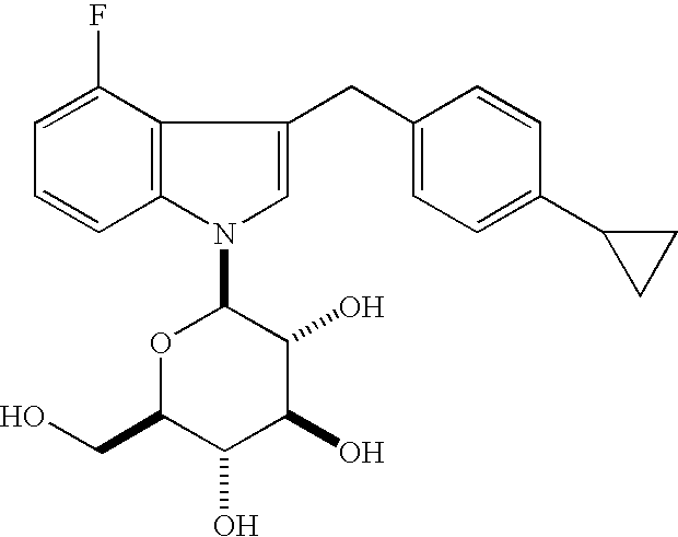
C12=C(N(C3OC(CO)C(O)C(O)C3O)C=C1CC1=CC=C(C3CC3)C=C1)C=CC=C2F
